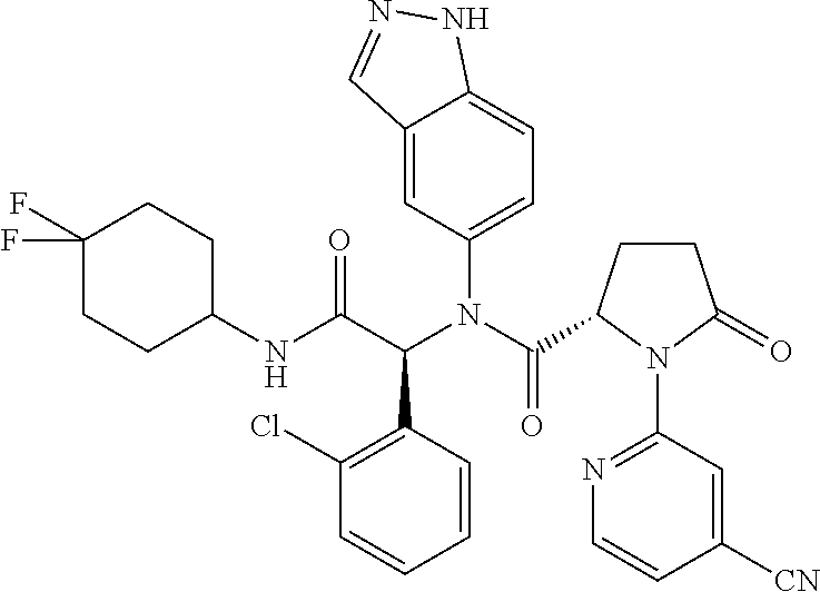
C1=CC=CC(C(C(=O)NC2CCC(F)(F)CC2)N(C(=O)C2CCC(=O)N2C2=NC=CC([CN])=C2)C2=CC=C3C(=C2)C=NN3)=C1Cl
